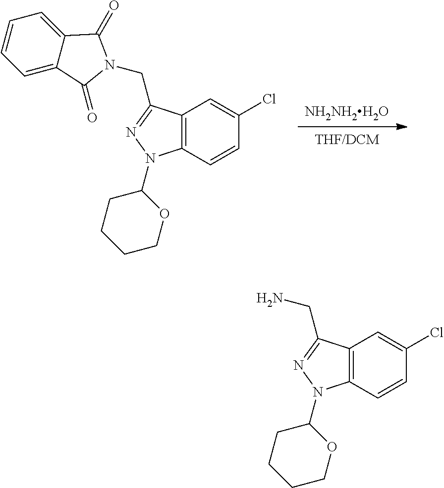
[THF/DCM].[NH2NH2H2O].C12=C(C=CC(Cl)=C1)N(C1CCCCO1)N=C2CN1C(=O)C2=CC=CC=C2C1=O.C12=C(C=CC(Cl)=C1)N(C1CCCCO1)N=C2CN
